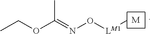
[M].N(O[LM1]C)=C(OCC)C
